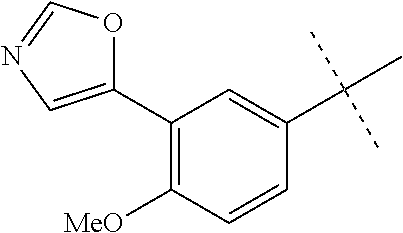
C1(C2=CN=CO2)=C([MeO])C=CC(C(C)(C)C)=C1
